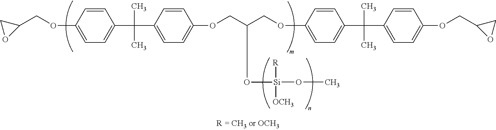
C1=C(OCC2CO2)C=CC(C(C2=CC=C(OCC(COC3=CC=C(C(C4=CC=C(OCC5CO5)C=C4)(C)C)C=C3)O[Si](OC)([R])[OCH3])C=C2)(C)C)=C1
